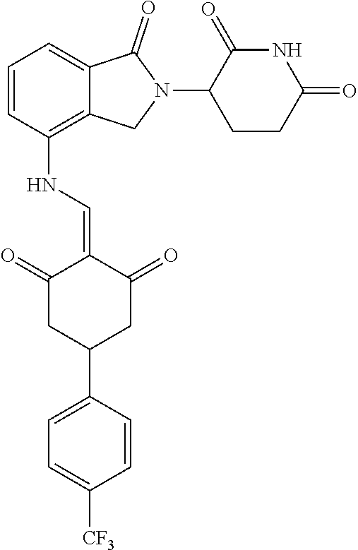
C1=CC(NC=C2C(=O)CC(C3=CC=C([CF3])C=C3)CC2=O)=C2C(=C1)C(=O)N(C1CCC(=O)NC1=O)C2
